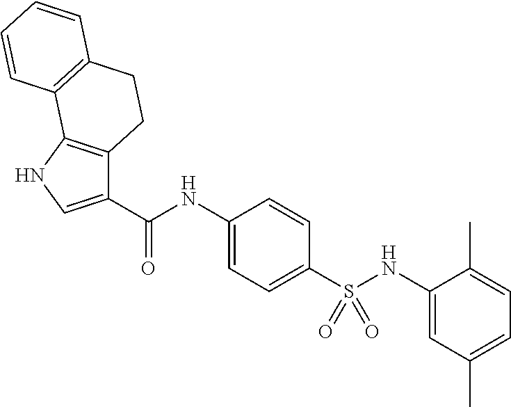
C1(NS(C2=CC=C(NC(C3=CNC4=C3CCC3=C4C=CC=C3)=O)C=C2)(=O)=O)=CC(C)=CC=C1C
